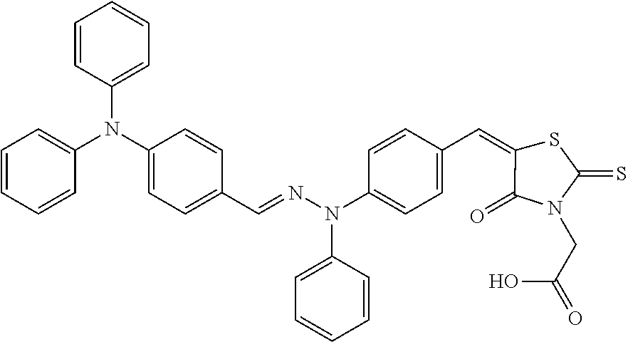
C1(N(C2=CC=C(C=NN(C3=CC=C(C=C4C(=O)N(CC(=O)O)C(=S)S4)C=C3)C3=CC=CC=C3)C=C2)C2=CC=CC=C2)=CC=CC=C1
